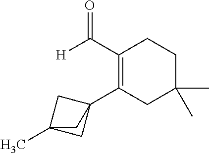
C1(C23CC(C)(C2)C3)=C(C(=O)[H])CCC(C)(C)C1
